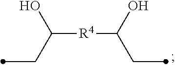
C(C(O)[R4]C(CC)O)C
